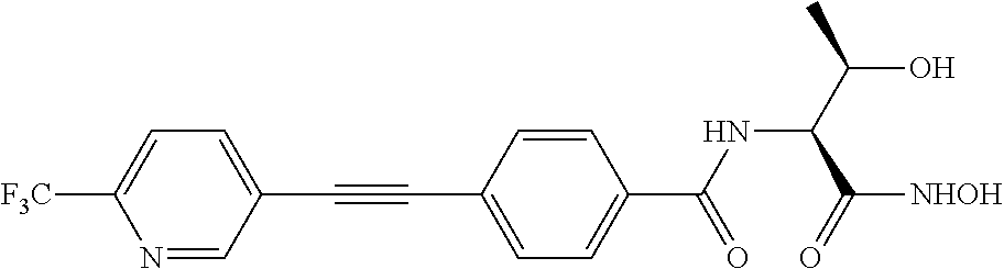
N1=CC(C#CC2=CC=C(C(=O)NC(C(=O)[NHOH])C(O)C)C=C2)=CC=C1[F3C]
